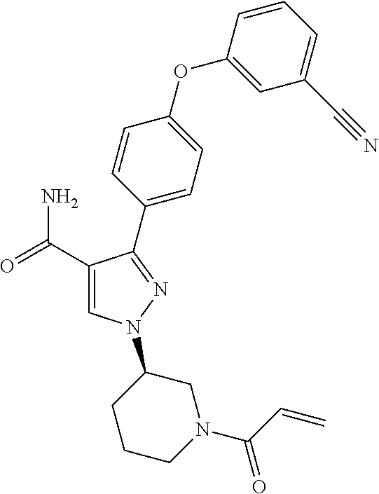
C1(C(=O)N)=CN(C2CCCN(C(C=C)=O)C2)N=C1C1=CC=C(OC2=CC(C#N)=CC=C2)C=C1
